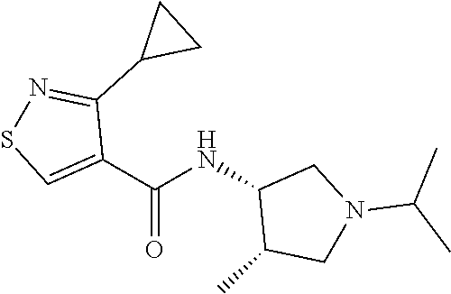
C1(C(NC2C(C)CN(C(C)C)C2)=O)=CSN=C1C1CC1
